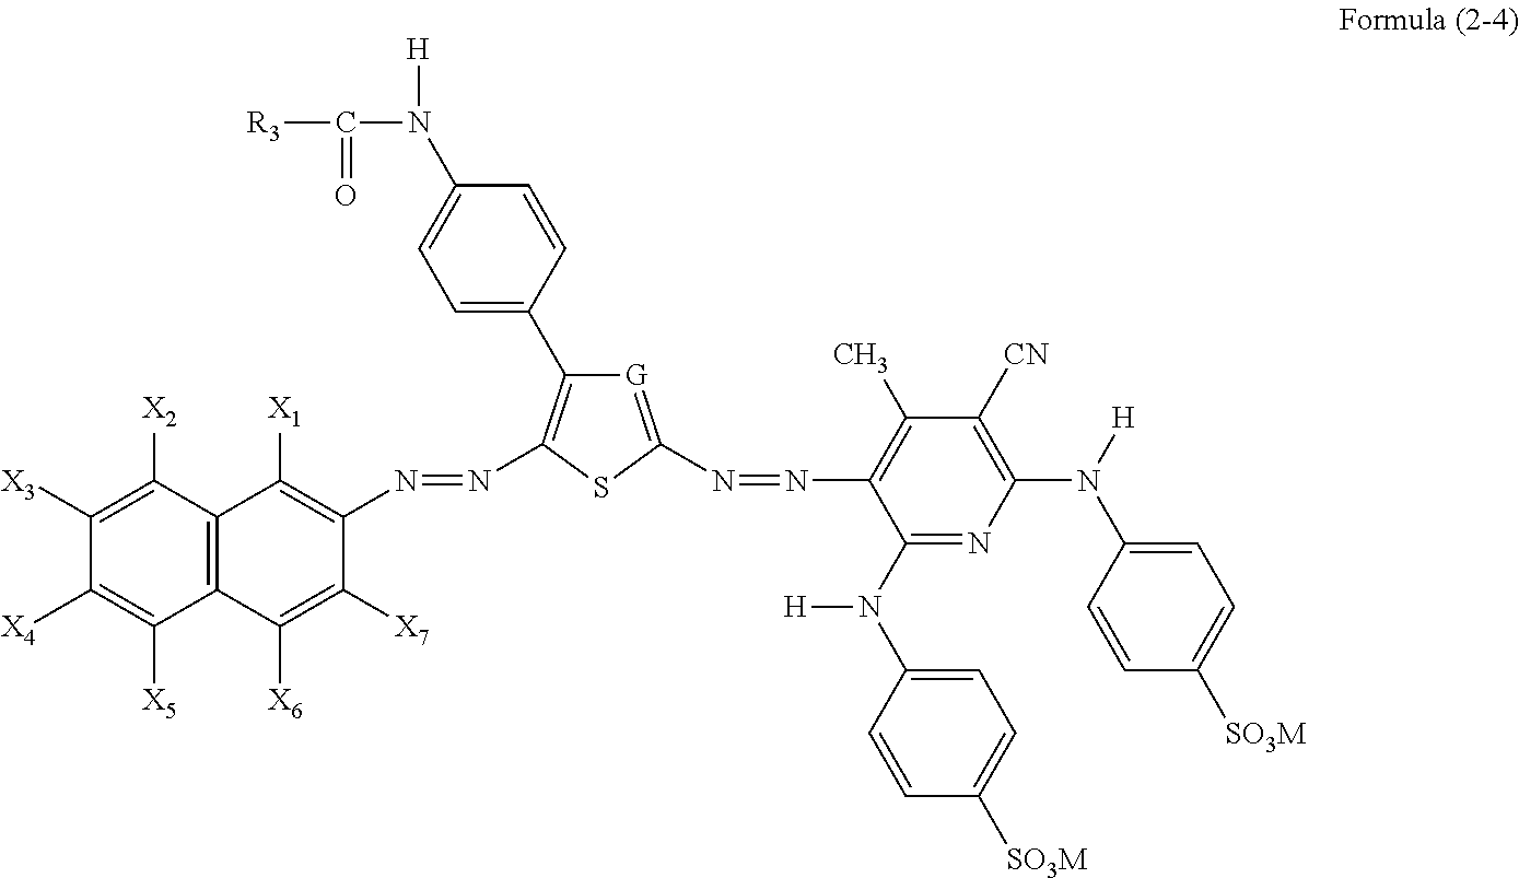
C1([X4])=C([X5])C2=C(C([X2])=C1[X3])C([X1])=C(N=NC1=C(C3=CC=C(N([H])C([R3])=O)C=C3)[G]=C(N=NC3=C(C)C([CN])=C(N([H])C4=CC=C([SO3M])C=C4)N=C3N([H])C3=CC=C([SO3M])C=C3)S1)C([X7])=C2[X6]
